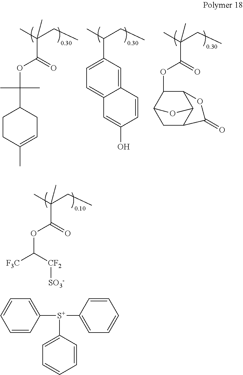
CC(CC)(C)C(=O)OC([F3C])[CF2][SO3-].C1([S+](C2=CC=CC=C2)C2=CC=CC=C2)=CC=CC=C1.CC(CC)C1=CC=C2C(=C1)C=CC(O)=C2.CC(CC)(C)C(=O)OC(C)(C)C1CCC(C)=CC1.CC(CC)(C)C(=O)OC1C2C3C(CC1O3)C(=O)O2
